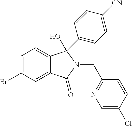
C1=C(Br)C=C2C(=C1)C(C1=CC=C([CN])C=C1)(O)N(CC1=NC=C(Cl)C=C1)C2=O
